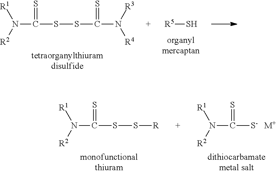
C(N([R2])[R1])(=S)SSC(=S)N([R3])[R4].[R5]S.C(N([R2])[R1])(=S)SS[R].C(N([R2])[R1])(=S)[S-].[M+]
